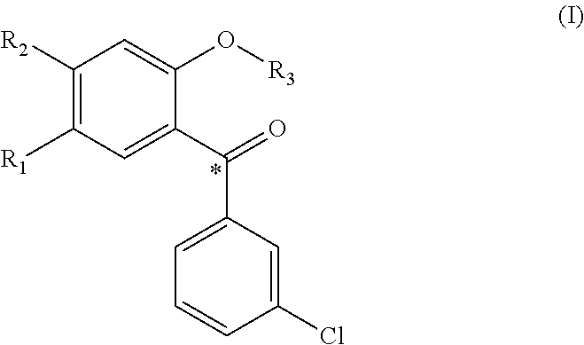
C1([R1])=C([R2])C=C(O[R3])C(C(=O)C2=CC=CC(Cl)=C2)=C1
